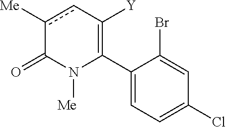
C1(C2=C([Y])cc([Me])C(=O)N2[Me])=CC=C(Cl)C=C1Br
